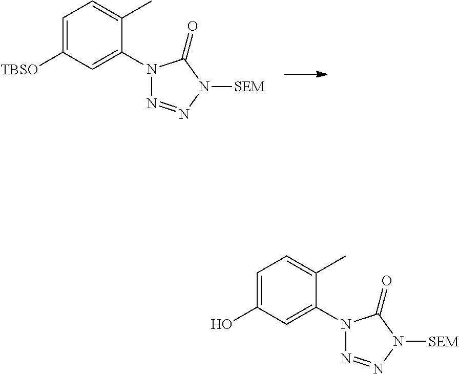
C1=C([TBSO])C=C(N2N=NN([SEM])C2=O)C(C)=C1.C1=C(O)C=C(N2N=NN([SEM])C2=O)C(C)=C1
